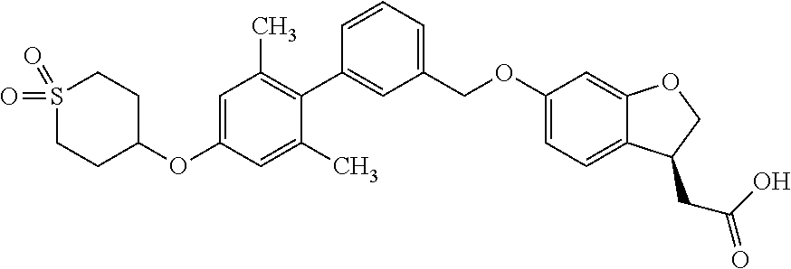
C1=CC(C2=C(C)C=C(OC3CCS(=O)(=O)CC3)C=C2C)=CC(COC2=CC=C3C(=C2)OCC3CC(O)=O)=C1
